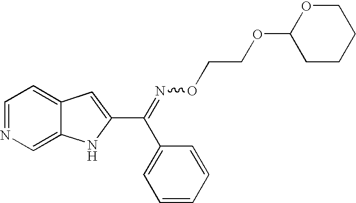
C1=NC=C2C(=C1)C=C(C(=NOCCOC1CCCCO1)C1=CC=CC=C1)N2
